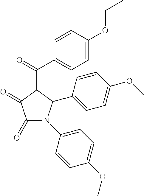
C1(=O)C(=O)N(C2=CC=C(OC)C=C2)C(C2=CC=C(OC)C=C2)C1C(C1=CC=C(OCC)C=C1)=O
